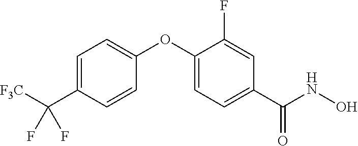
C1=C(C([F3C])(F)F)C=CC(OC2=CC=C(C(NO)=O)C=C2F)=C1
